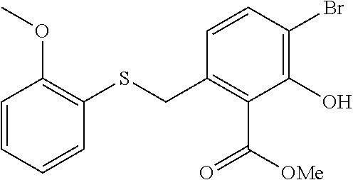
C1=CC=CC(SCC2=C(C(=O)[OMe])C(O)=C(Br)C=C2)=C1OC
